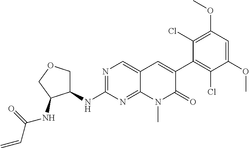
N(C1=NC=C2C(=N1)N(C)C(=O)C(C1=C(Cl)C(OC)=CC(OC)=C1Cl)=C2)C1COCC1NC(C=C)=O
